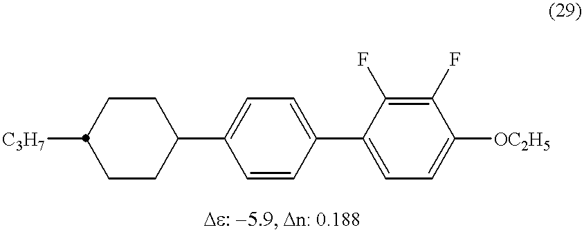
C1CC(C2=CC=C(C3=CC=C([OC2H5])C(F)=C3F)C=C2)CCC1[C3H7]
